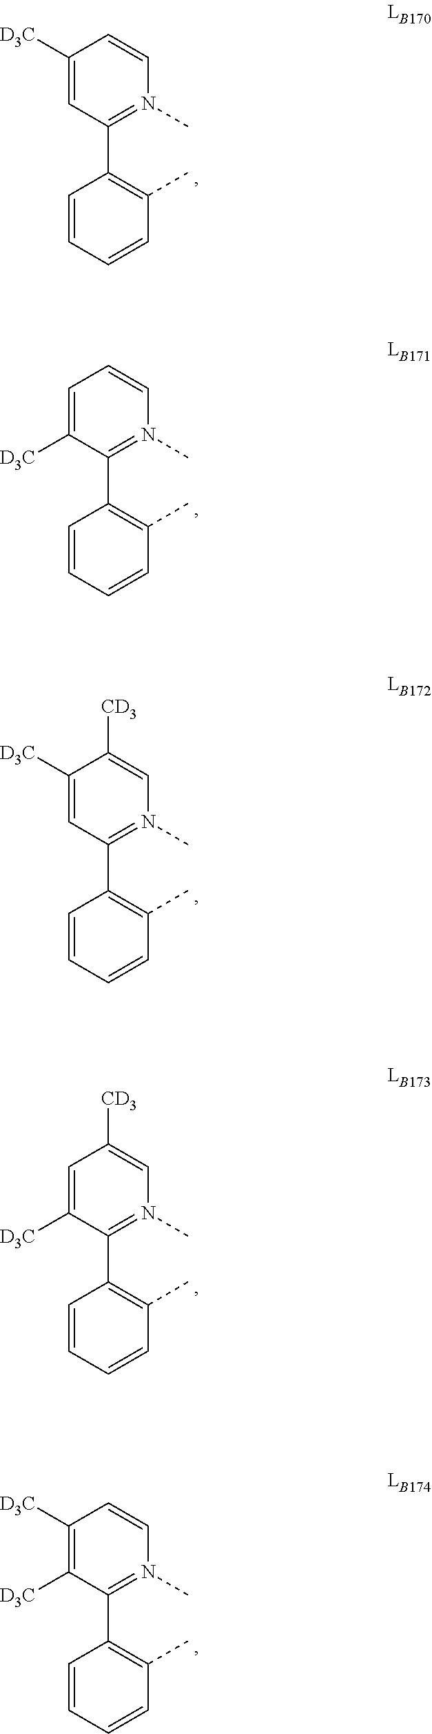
C1([D3C])=CC(C2=C(C)C=CC=C2)=N(C)C=C1.C1=C([D3C])C(C2=C(C)C=CC=C2)=N(C)C=C1.C1([D3C])=CC(C2=C(C)C=CC=C2)=N(C)C=C1[CD3].C1=C([D3C])C(C2=C(C)C=CC=C2)=N(C)C=C1[CD3].C1([D3C])=C([D3C])C(C2=C(C)C=CC=C2)=N(C)C=C1
